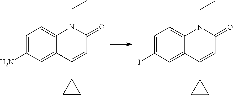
NC1=CC=C2C(=C1)C(C1CC1)=CC(=O)N2CC.IC1=CC=C2C(=C1)C(C1CC1)=CC(=O)N2CC
